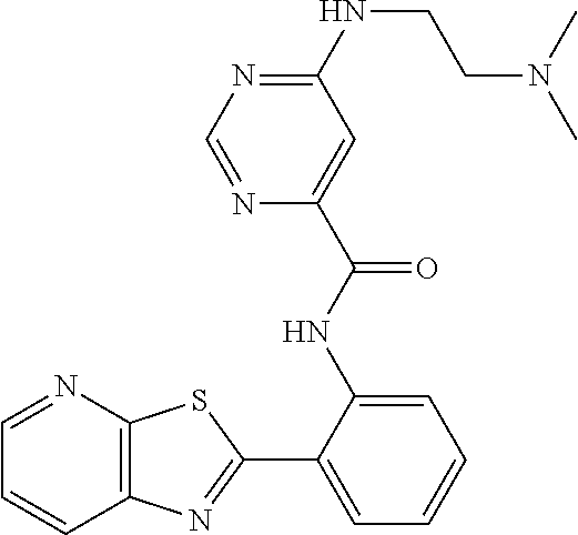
N1=CN=C(NCCN(C)C)C=C1C(NC1=CC=CC=C1C1=NC2=C(S1)N=CC=C2)=O
